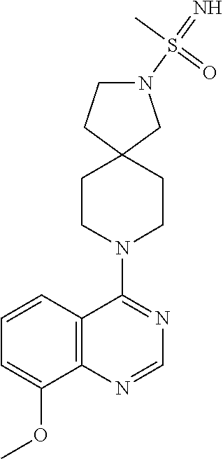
C12=C(N=CN=C1N1CCC3(CC1)CN(S(=N)(C)=O)CC3)C(OC)=CC=C2
